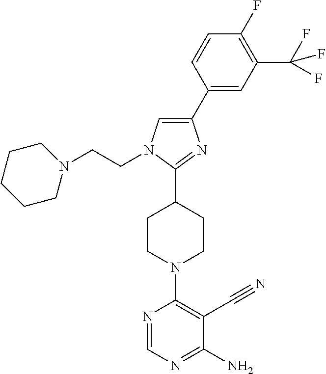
C1(C2=CC(C(F)(F)F)=C(F)C=C2)=CN(CCN2CCCCC2)C(C2CCN(C3=C(C#N)C(N)=NC=N3)CC2)=N1
